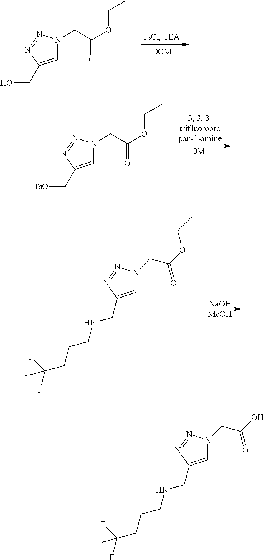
C1=C(CO)N=NN1CC(OCC)=O.C1=C(C[TsO])N=NN1CC(OCC)=O.[DMF].C1=C(CNCCCC(F)(F)F)N=NN1CC(OCC)=O.[MeOH].[NaOH].C1=C(CNCCCC(F)(F)F)N=NN1CC(O)=O
